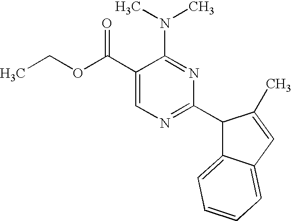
C1(C(OCC)=O)=CN=C(C2C3=CC=CC=C3C=C2C)N=C1N(C)C
